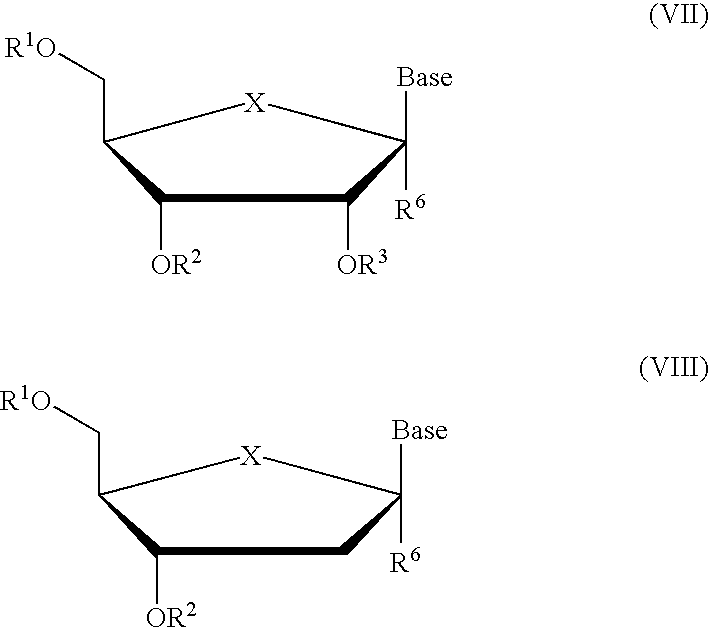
C1([OR2])C(C[R1O])[X]C([Base])([R6])C1[OR3].C1([OR2])C(C[R1O])[X]C([Base])([R6])C1
